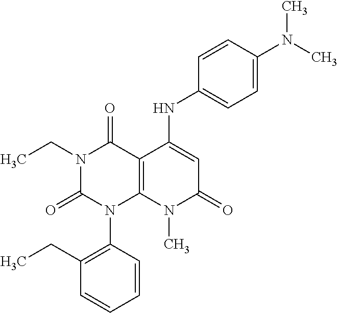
C1=CC(N2C3=C(C(=O)N(CC)C2=O)C(NC2=CC=C(N(C)C)C=C2)=CC(=O)N3C)=C(CC)C=C1
